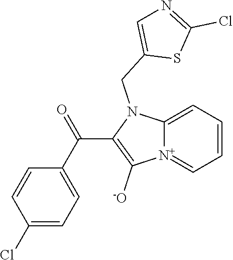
[N+]12=CC=CC=C1N(CC1=CN=C(Cl)S1)C(C(C1=CC=C(Cl)C=C1)=O)=C2[-O]
